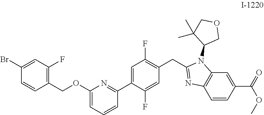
C1(OCC2=C(F)C=C(Br)C=C2)=CC=CC(C2=CC(F)=C(CC3=NC4=C(N3C3COCC3(C)C)C=C(C(OC)=O)C=C4)C=C2F)=N1
